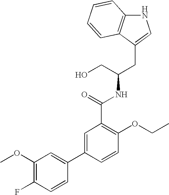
N1C2=C(C(CC(NC(C3=C(OCC)C=CC(C4=CC(OC)=C(F)C=C4)=C3)=O)CO)=C1)C=CC=C2
